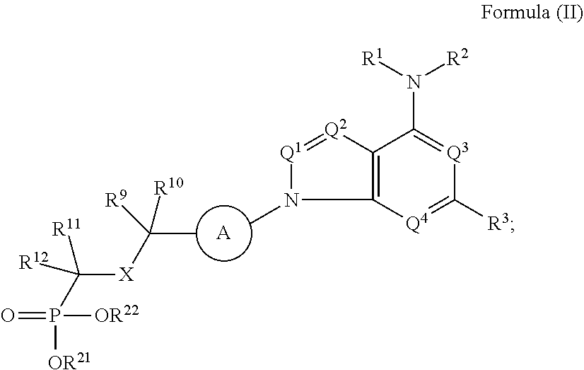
[A].CN1[Q1]=[Q2]C2=C1[Q4]=C([R3])[Q3]=C2N([R1])[R2].CC([X]C(P([OR21])(=O)[OR22])([R11])[R12])([R9])[R10]
